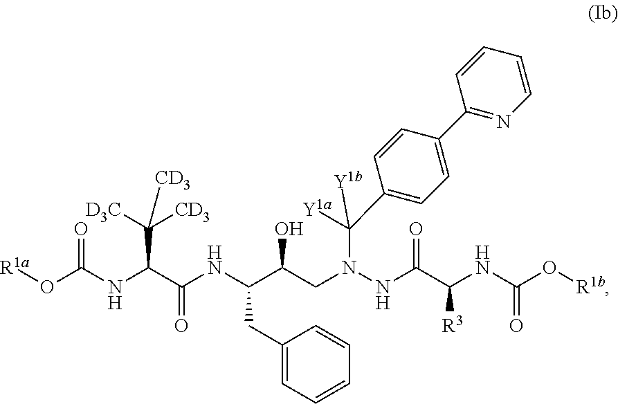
[R1a]OC(NC(C(NC(C(CN(NC(C(NC(O[R1b])=O)[R3])=O)C(C1=CC=C(C2=NC=CC=C2)C=C1)([Y1b])[Y1a])O)CC1=CC=CC=C1)=O)C([D3C])([CD3])[CD3])=O
